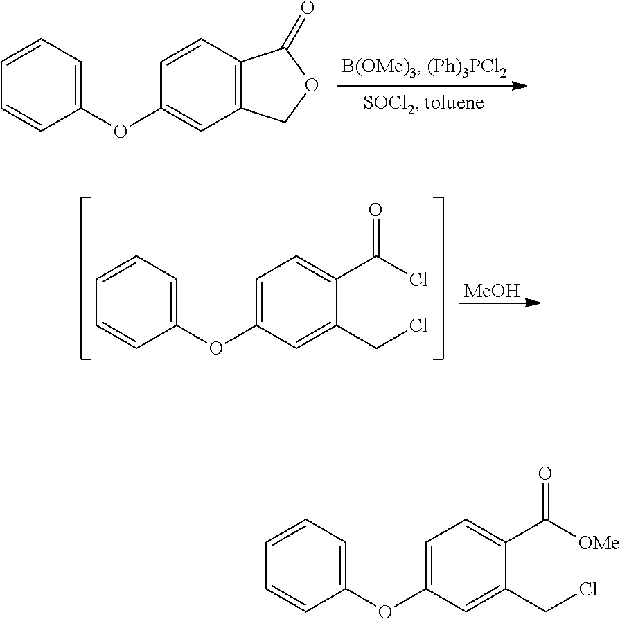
[MeOH].C1=CC=C(OC2=CC=C(C(Cl)=O)C(CCl)=C2)C=C1.C1=CC=C(OC2=CC=C(C([OMe])=O)C(CCl)=C2)C=C1.C1=CC=C(OC2=CC3=C(C=C2)C(=O)OC3)C=C1
